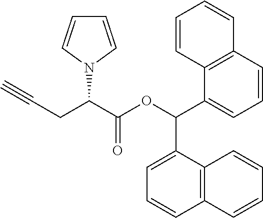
C(CC(C(OC(C1=CC=CC2=C1C=CC=C2)C1=CC=CC2=C1C=CC=C2)=O)N1C=CC=C1)#C
